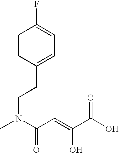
CN(C(C=C(O)C(O)=O)=O)CCC1=CC=C(F)C=C1
